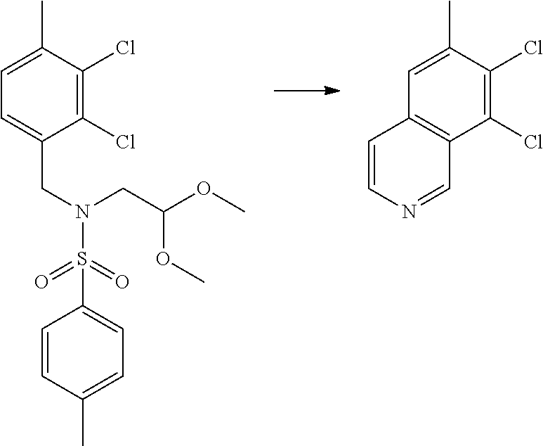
C1=C(C)C(Cl)=C(Cl)C2=C1C=CN=C2.C1=C(C)C(Cl)=C(Cl)C(CN(S(=O)(C2=CC=C(C)C=C2)=O)CC(OC)OC)=C1
